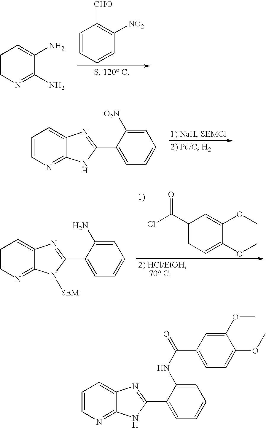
C1=CC=CC([NO2])=C1[CHO].C1=CN=C(N)C(N)=C1.C1=CN=C2C(=C1)N=C(C1=CC=CC=C1[O2N])N2.C1(C(Cl)=O)=CC=C(OC)C(OC)=C1.C1=CN=C2C(=C1)N=C(C1=CC=CC=C1N)N2[SEM].C1=CN=C2C(=C1)N=C(C1=CC=CC=C1NC(=O)C1=CC=C(OC)C(OC)=C1)N2
